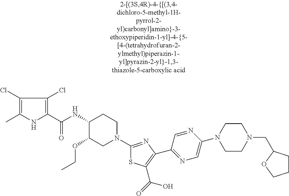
C1(Cl)=C(C)NC(C(NC2C(OCC)CN(C3=NC(C4=NC=C(N5CCN(CC6CCCO6)CC5)N=C4)=C(C(=O)O)S3)CC2)=O)=C1Cl
